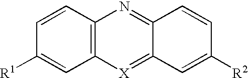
C1=CC2=C(C=C1[R1])[X]=C1C(=N2)C=CC([R2])=C1
